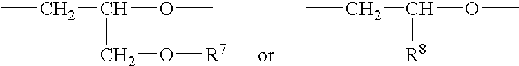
CCC(OC)CO[R7].CCC(OC)[R8]
